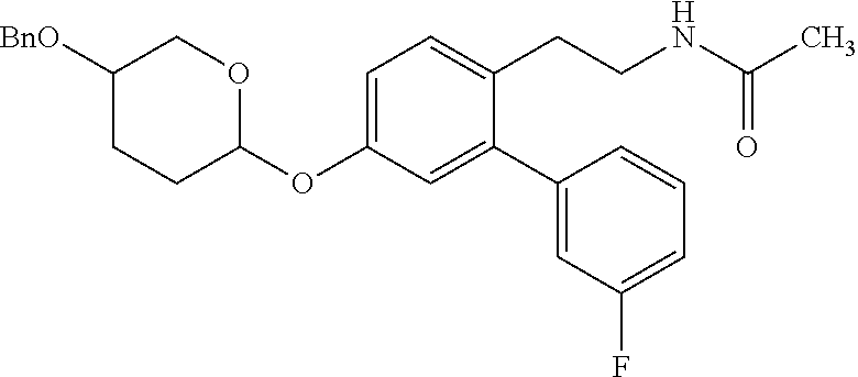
C1(OC2=CC=C(CCNC(C)=O)C(C3=CC(F)=CC=C3)=C2)OCC([BnO])CC1
